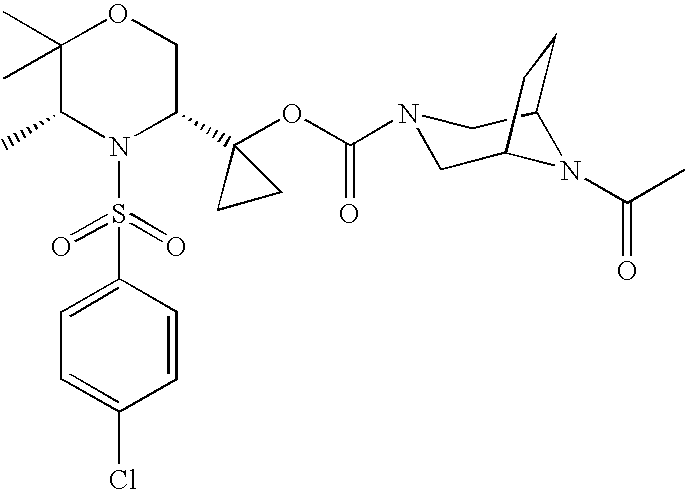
C1=C(S(=O)(=O)N2C(C3(OC(=O)N4CC5N(C(C)=O)C(C4)CC5)CC3)COC(C)(C)C2C)C=CC(Cl)=C1
